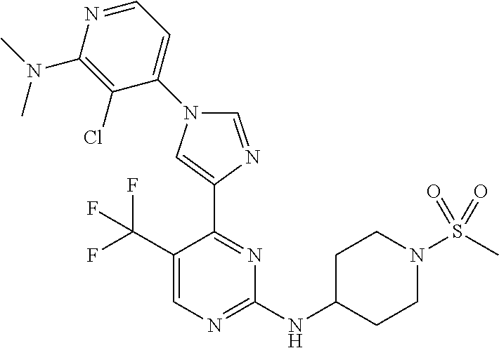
C1(C(F)(F)F)=CN=C(NC2CCN(S(C)(=O)=O)CC2)N=C1C1=CN(C2=CC=NC(N(C)C)=C2Cl)C=N1
